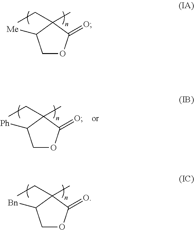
C1OC(=O)C(C)(CC)C1[Me].C1OC(=O)C(C)(CC)C1[Bn].C1OC(=O)C(C)(CC)C1[Ph]
